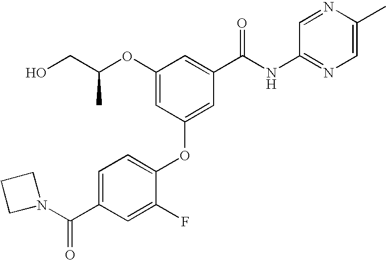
O(C1=CC(OC2=CC=C(C(N3CCC3)=O)C=C2F)=CC(C(NC2=NC=C(C)N=C2)=O)=C1)C(CO)C
